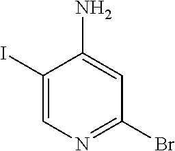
C1(I)=CN=C(Br)C=C1N
